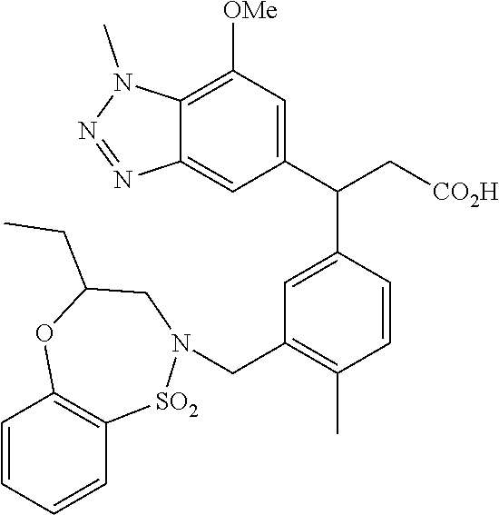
C1=CC=CC2=C1OC(CC)CN(CC1=C(C)C=CC(C(C3=CC([OMe])=C4C(=C3)N=NN4C)C[CO2H])=C1)[SO2]2
